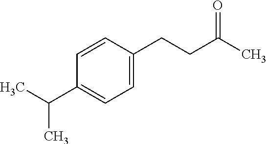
C1=C(CCC(C)=O)C=CC(C(C)C)=C1
